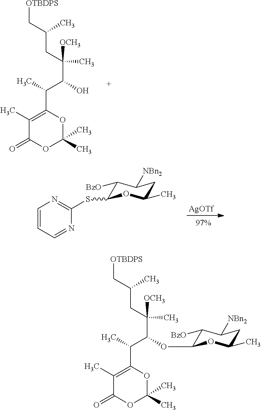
C1(C)=C(C(C)C(O)C(CC(C[OTBDPS])C)(C)[OCH3])OC(C)(C)OC1=O.C1=CC=NC(SC2C([BzO])C([NBn2])CC(C)O2)=N1.[AgOTf].C1(C)=C(C(C)C(OC2C([BzO])C([NBn2])CC(C)O2)C(CC(C[OTBDPS])C)(C)[OCH3])OC(C)(C)OC1=O
